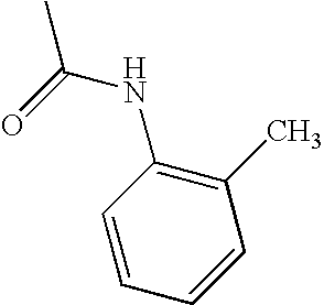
CC(=O)NC1=C(C)C=CC=C1
